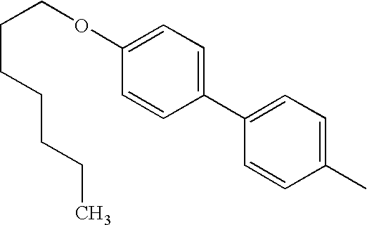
C1=CC(C2=CC=C(C)C=C2)=CC=C1OCCCCCCC
